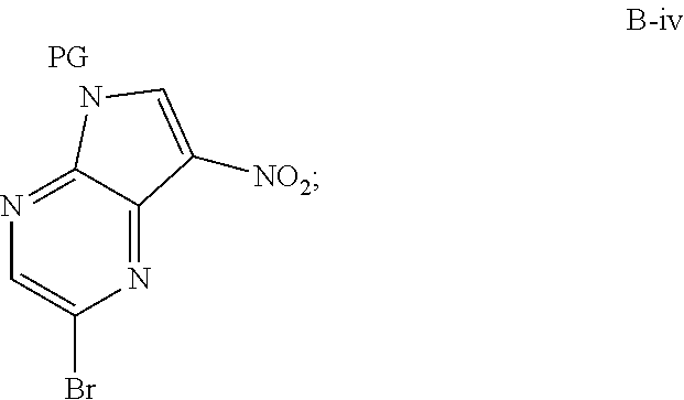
N1=C2C(=NC(Br)=C1)C([NO2])=CN2
